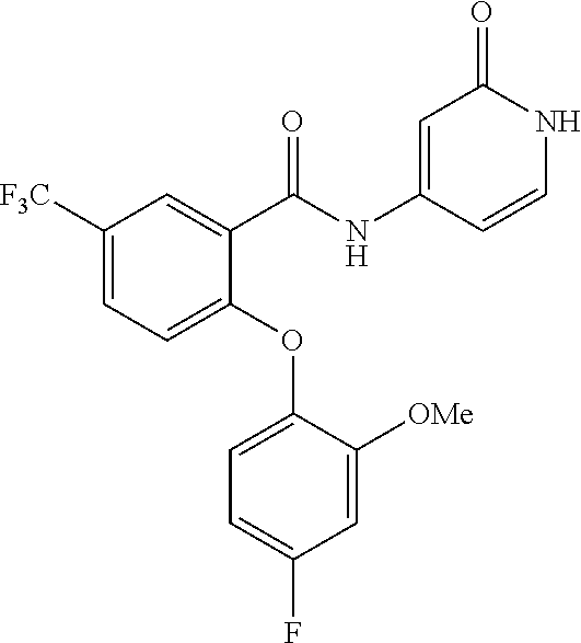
C1(NC(C2=CC([F3C])=CC=C2OC2=CC=C(F)C=C2[OMe])=O)=CC(=O)NC=C1
